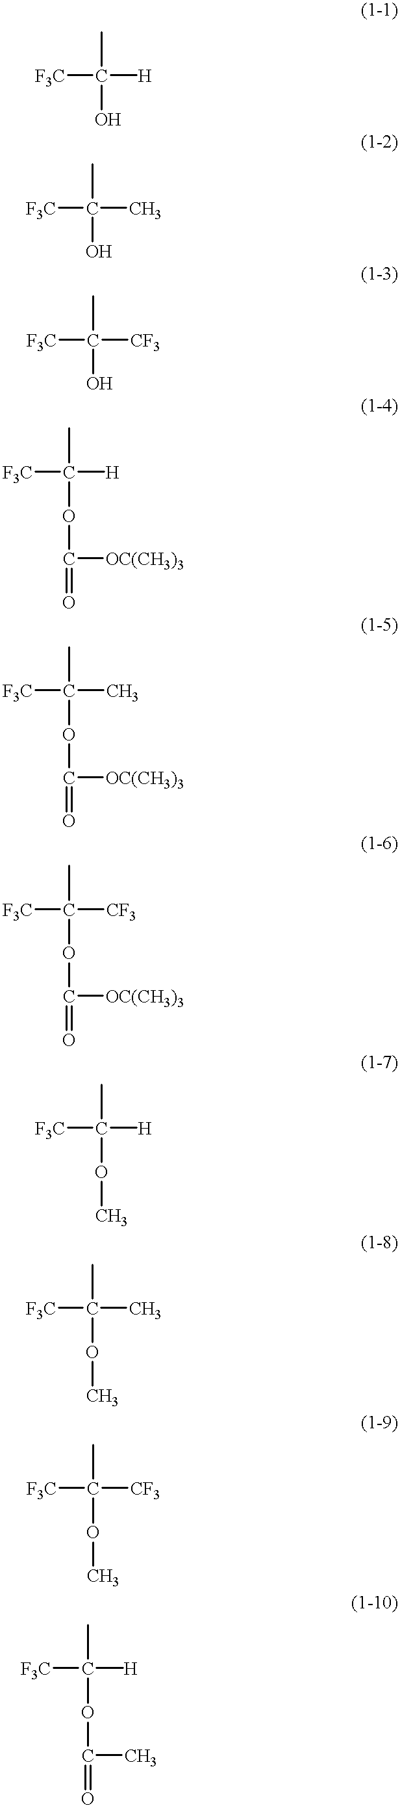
CC([F3C])([H])O.CC([F3C])(C)O.CC([F3C])([CF3])O.CC([F3C])([H])OC(=O)[OC(CH3)3].CC([F3C])(C)OC(=O)[OC(CH3)3].CC([F3C])([CF3])OC(=O)[OC(CH3)3].CC([F3C])([H])OC.CC([F3C])(C)OC.CC([F3C])([CF3])OC.CC([F3C])([H])OC(=O)C
